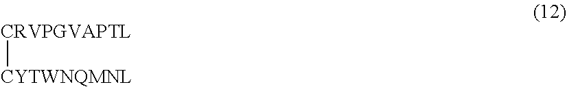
[CRVPGVAPTL][CYTWNQMNL]
